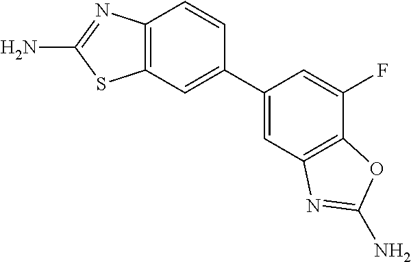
C1=C(F)C2=C(C=C1C1=CC3=C(C=C1)N=C(N)S3)N=C(N)O2
